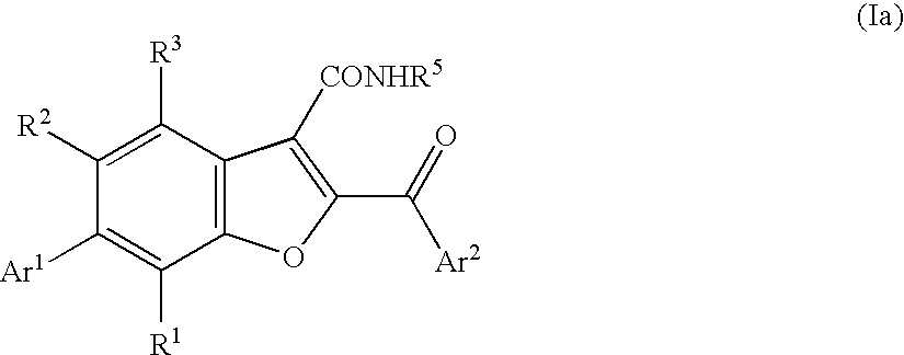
C12=C(C([R3])=C([R2])C([Ar1])=C1[R1])C([CONHR5])=C(C(=O)[Ar2])O2
